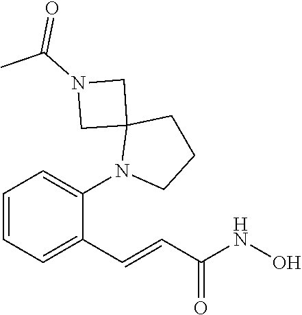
C(C(=O)NO)=CC1=CC=CC=C1N1CCCC12CN(C(C)=O)C2
